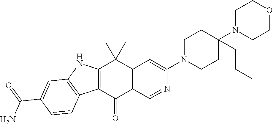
C12=C(C(=O)C3=C(C1(C)C)C=C(N1CCC(N4CCOCC4)(CCC)CC1)N=C3)C1=C(N2)C=C(C(=O)N)C=C1
